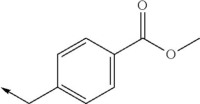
C1=C(C(OC)=O)C=CC(C->C)=C1
